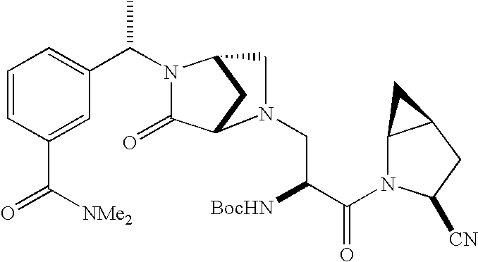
C(N1C(=O)C2CC1CN2CC([BocHN])C(=O)N1C2C(CC1[CN])C2)(C1=CC=CC(C(=O)[NMe2])=C1)C
